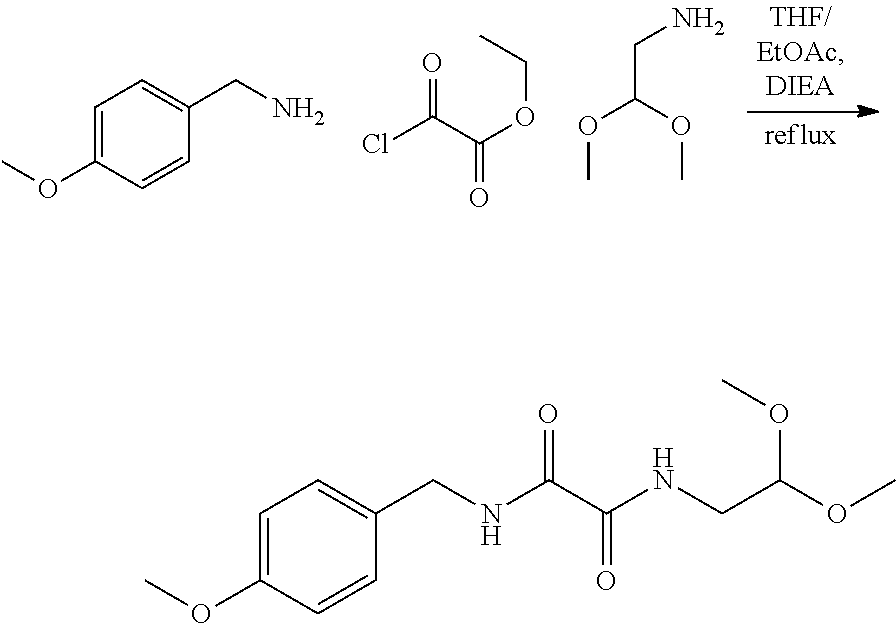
C1=C(OC)C=CC(CN)=C1.ClC(C(OCC)=O)=O.COC(OC)CN.C1=C(OC)C=CC(CNC(C(NCC(OC)OC)=O)=O)=C1
